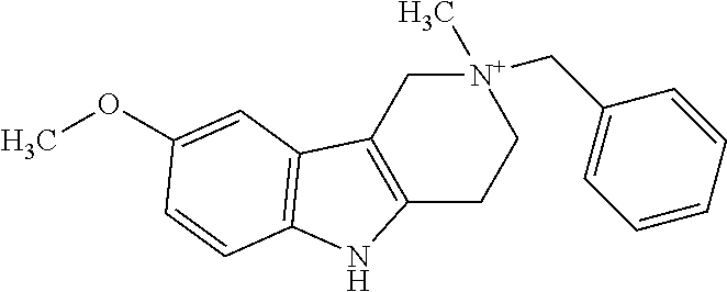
[N+]1(C)(CC2=CC=CC=C2)CC2=C(CC1)NC1=C2C=C(OC)C=C1
